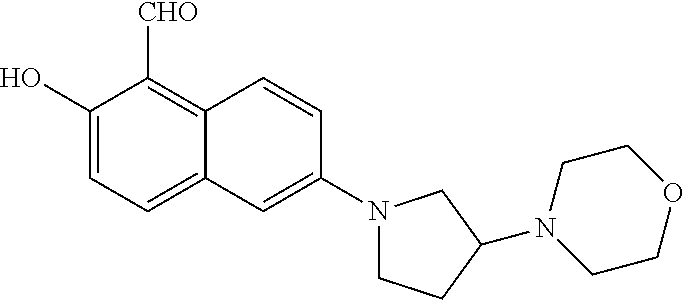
C1(O)=CC=C2C(=C1[CHO])C=CC(N1CCC(N3CCOCC3)C1)=C2
